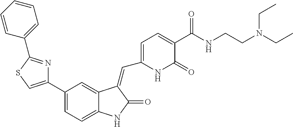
C1(C2=CSC(C3=CC=CC=C3)=N2)=CC=C2C(=C1)C(=CC1=CC=C(C(NCCN(CC)CC)=O)C(=O)N1)C(=O)N2
